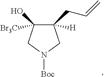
C1([H])(CC=C)C([Br3C])(O)CN([Boc])C1
